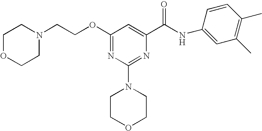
O(C1=NC(N2CCOCC2)=NC(C(NC2=CC(C)=C(C)C=C2)=O)=C1)CCN1CCOCC1
